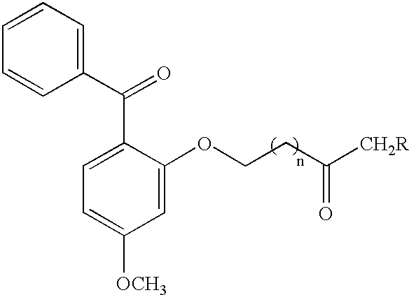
C1=CC=C(C(=O)C2=CC=C([OCH3])C=C2OCCC([CH2R])=O)C=C1
